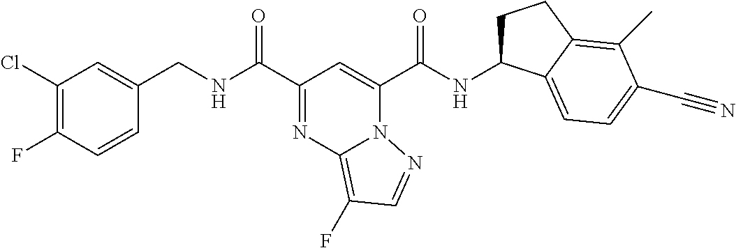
C1(Cl)=C(F)C=CC(CNC(=O)C2=NC3=C(F)C=NN3C(C(=O)NC3CCC4=C(C)C(C#N)=CC=C34)=C2)=C1
